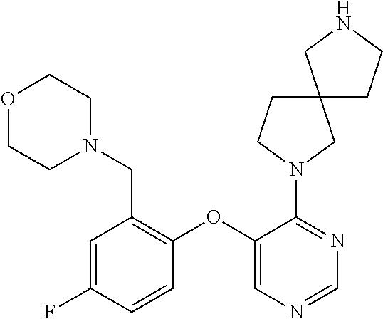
C1=NC=C(OC2=C(CN3CCOCC3)C=C(F)C=C2)C(N2CC3(CC2)CNCC3)=N1
